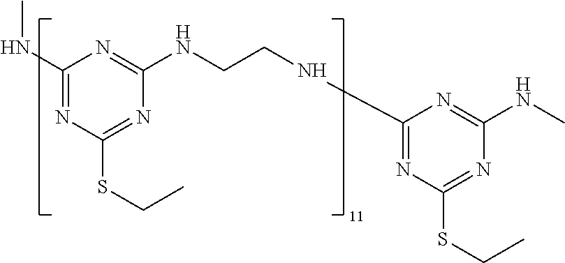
C1(NC)=NC(SCC)=NC(NCCNC2=NC(SCC)=NC(NC)=N2)=N1
